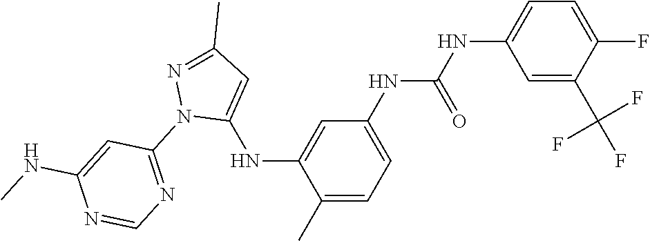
C1(C)=CC=C(NC(NC2=CC=C(F)C(C(F)(F)F)=C2)=O)C=C1NC1=CC(C)=NN1C1=NC=NC(NC)=C1
